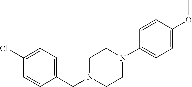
C1(CN2CCN(C3=CC=C(OC)C=C3)CC2)=CC=C(Cl)C=C1
